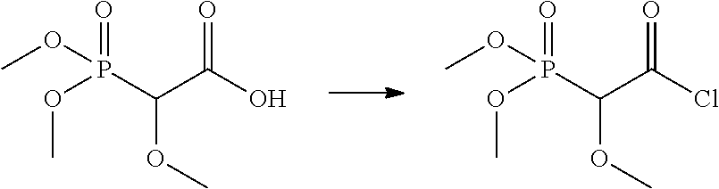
COP(C(C(O)=O)OC)(OC)=O.COP(C(C(Cl)=O)OC)(OC)=O
